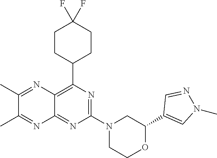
C1(C2=CN(C)N=C2)OCCN(C2=NC(C3CCC(F)(F)CC3)=C3C(=N2)N=C(C)C(C)=N3)C1
